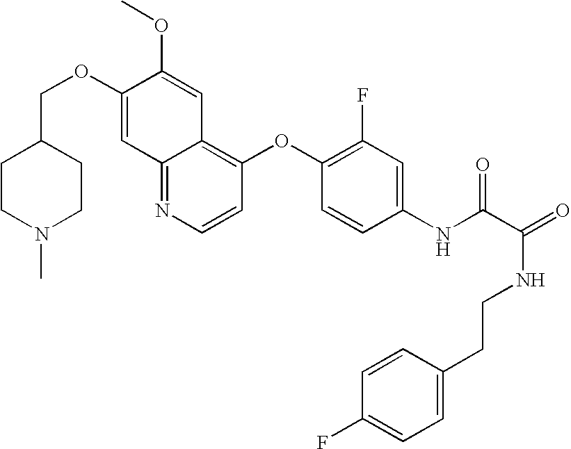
C(OC1=CC2=NC=CC(OC3=C(F)C=C(NC(C(NCCC4=CC=C(F)C=C4)=O)=O)C=C3)=C2C=C1OC)C1CCN(C)CC1
